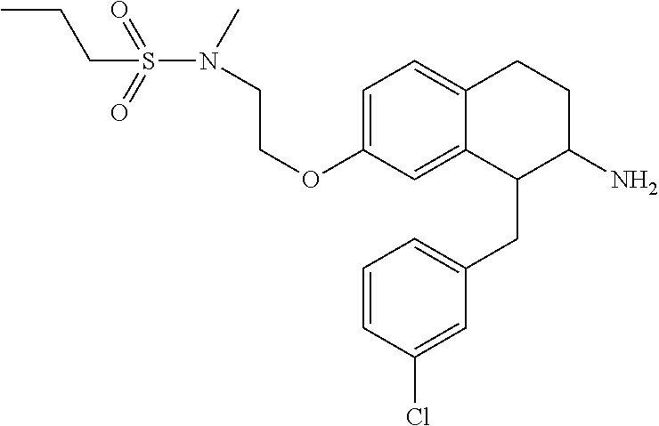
C1=C(OCCN(S(=O)(=O)CCC)C)C=C2C(=C1)CCC(N)C2CC1=CC=CC(Cl)=C1
